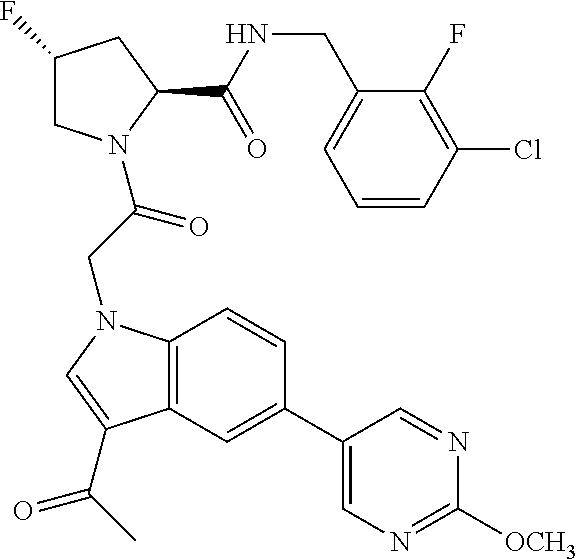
C1(F)CN(C(CN2C3=C(C=C(C4=CN=C([OCH3])N=C4)C=C3)C(C(C)=O)=C2)=O)C(C(NCC2=CC=CC(Cl)=C2F)=O)C1
